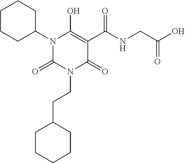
C1(CCN2C(=O)C(C(NCC(O)=O)=O)=C(O)N(C3CCCCC3)C2=O)CCCCC1
